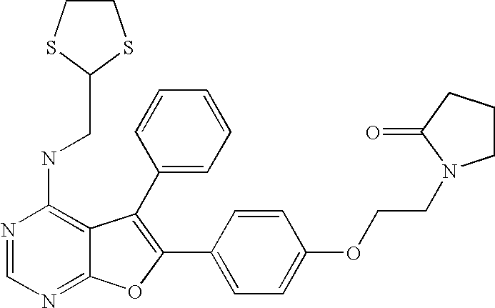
N1=CN=C2C(=C1NCC1SCCS1)C(C1=CC=CC=C1)=C(C1=CC=C(OCCN3CCCC3=O)C=C1)O2
